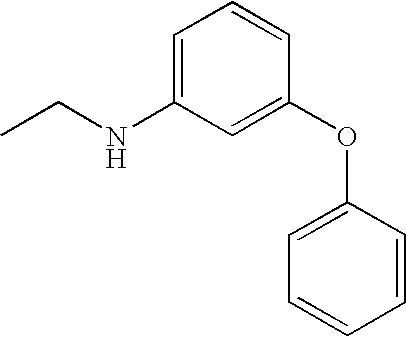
C1=C(NCC)C=C(OC2=CC=CC=C2)C=C1
